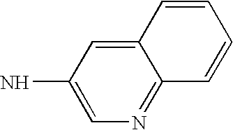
C12=CC(N)=CN=C1C=CC=C2
